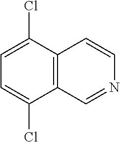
C1=C(Cl)C2=C(C(Cl)=C1)C=NC=C2
